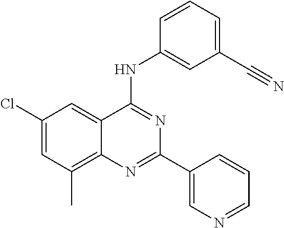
C1(Cl)=CC(C)=C2C(=C1)C(NC1=CC(C#N)=CC=C1)=NC(C1=CN=CC=C1)=N2
